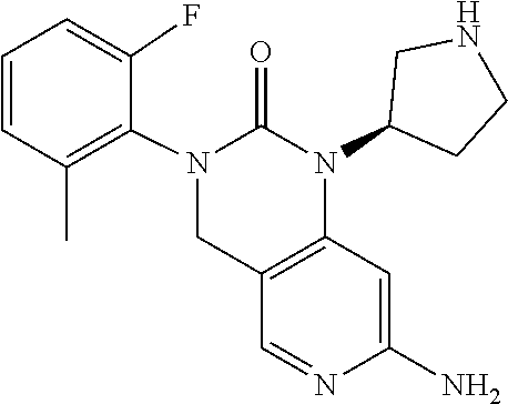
N1=CC2=C(C=C1N)N(C1CCNC1)C(=O)N(C1=C(C)C=CC=C1F)C2
